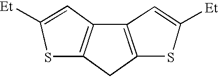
C1=C([Et])SC2=C1C1=C(SC([Et])=C1)C2
